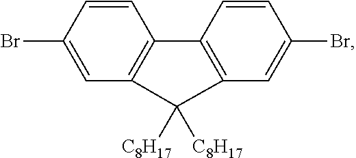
C1=CC(Br)=CC2=C1C1=C(C=C(Br)C=C1)C2([C8H17])[C8H17]
